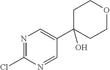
N1=C(Cl)N=CC(C2(O)CCOCC2)=C1
